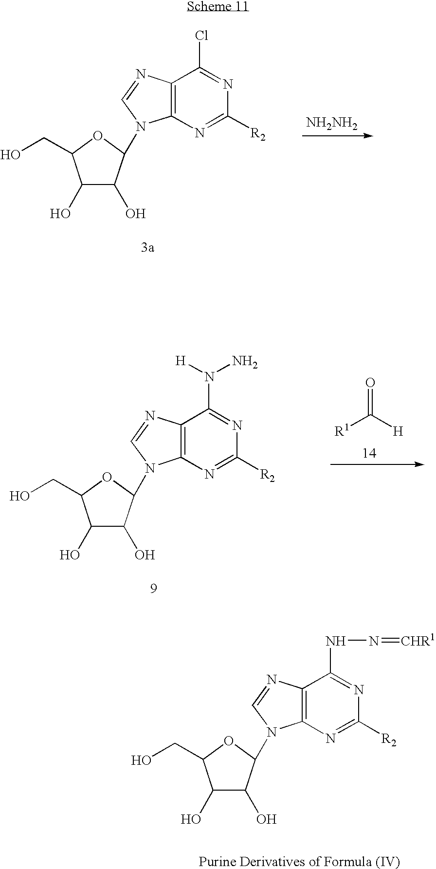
C12=C(N=C([R2])N=C1NN=[CHR1])N(C1C(O)C(O)C(CO)O1)C=N2.C12=C(N=C([R2])N=C1Cl)N(C1C(O)C(O)C(CO)O1)C=N2.[NH2NH2].C12=C(N=C([R2])N=C1N([H])N)N(C1C(O)C(O)C(CO)O1)C=N2.O=C([H])[R1]
